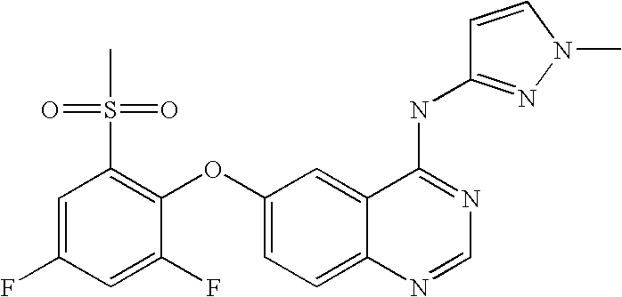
C1=C(F)C=C(F)C(OC2=CC=C3C(=C2)C(NC2=NN(C)C=C2)=NC=N3)=C1S(C)(=O)=O
